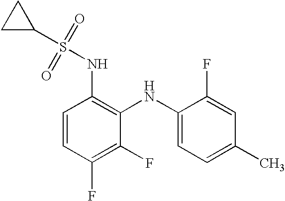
S(=O)(=O)(NC1=C(NC2=CC=C(C)C=C2F)C(F)=C(F)C=C1)C1CC1
